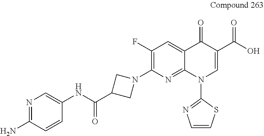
N1(C2=C(F)C=C3C(=N2)N(C2=NC=CS2)C=C(C(O)=O)C3=O)CC(C(NC2=CN=C(N)C=C2)=O)C1
